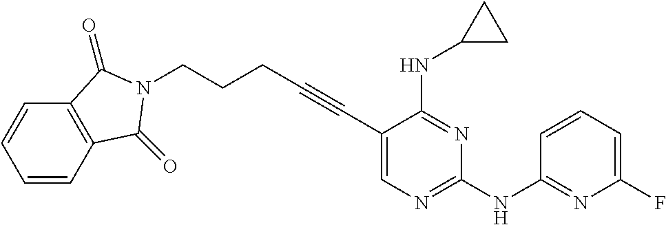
C(#CC1=CN=C(NC2=NC(F)=CC=C2)N=C1NC1CC1)CCCN1C(=O)C2=C(C=CC=C2)C1=O
